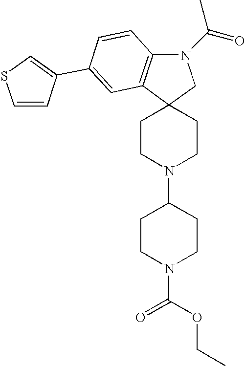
N1(C(C)=O)C2=C(C3(C1)CCN(C1CCN(C(=O)OCC)CC1)CC3)C=C(C1=CSC=C1)C=C2
